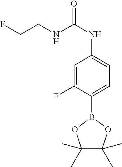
C1(B2OC(C)(C)C(C)(C)O2)=CC=C(NC(=O)NCCF)C=C1F
